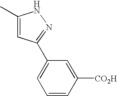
C1(C)=CC(C2=CC=CC([CO2H])=C2)=NN1
